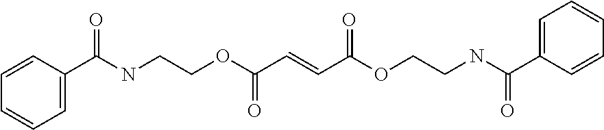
C1(C(NCCOC(C=CC(OCCNC(C2=CC=CC=C2)=O)=O)=O)=O)=CC=CC=C1
